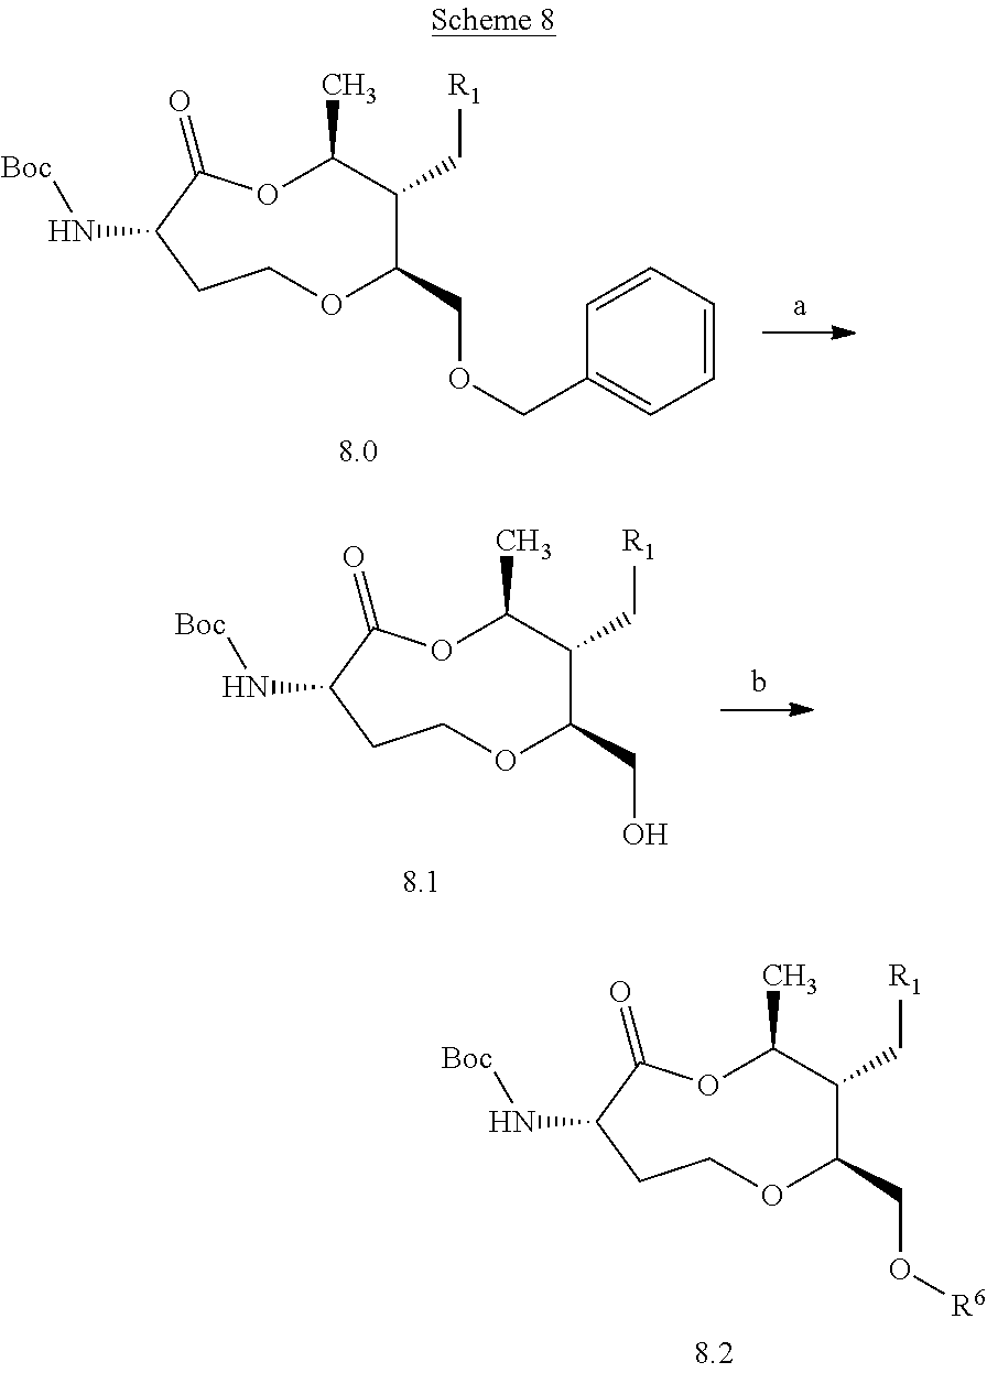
O1C(C)C(C[R1])C(COCC2=CC=CC=C2)OCCC(N[Boc])C1=O.O1C(C)C(C[R1])C(CO)OCCC(N[Boc])C1=O.O1C(C)C(C[R1])C(CO[R6])OCCC(N[Boc])C1=O
